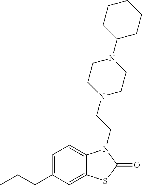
C1=C(CCC)C=C2C(=C1)N(CCN1CCN(C3CCCCC3)CC1)C(=O)S2
